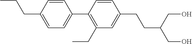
C1=C(CCC)C=CC(C2=C(CC)C=C(CCC(CO)CO)C=C2)=C1
